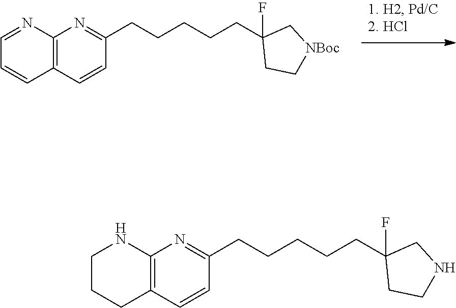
C(C1(F)CC[NBoc]C1)CCCCC1=NC2=C(C=C1)C=CC=N2.C(C1(F)CCNC1)CCCCC1=NC2=C(C=C1)CCCN2
